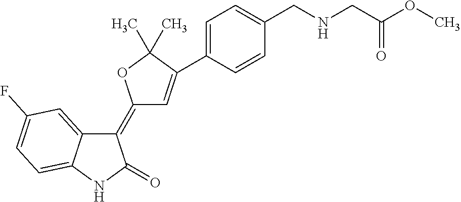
C1(=C2C=C(C3=CC=C(CNCC(OC)=O)C=C3)C(C)(C)O2)C2=CC(F)=CC=C2NC1=O
